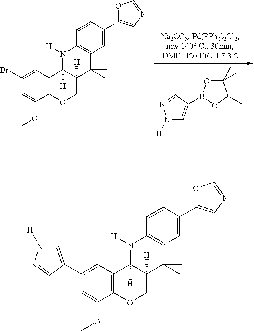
N1([H])C=C(B2OC(C)(C)C(C)(C)O2)C=N1.C1=C(OC)C2=C(C=C1Br)C1([H])C([H])(CO2)C(C)(C)C2=C(N1[H])C=CC(C1=CN=CO1)=C2.C1=C(OC)C2=C(C=C1C1=CN([H])N=C1)C1([H])C([H])(CO2)C(C)(C)C2=C(N1[H])C=CC(C1=CN=CO1)=C2
